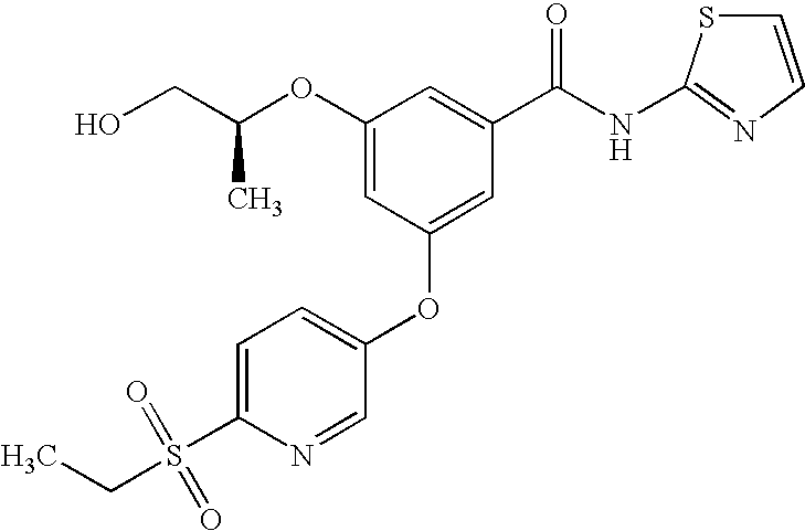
C1(OC(CO)C)=CC(OC2=CC=C(S(CC)(=O)=O)N=C2)=CC(C(NC2=NC=CS2)=O)=C1
